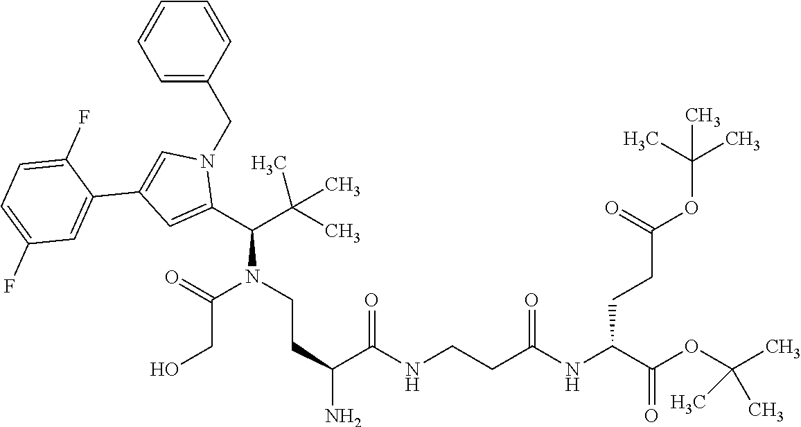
C(N(C(CO)=O)CCC(C(NCCC(NC(CCC(=O)OC(C)(C)C)C(=O)OC(C)(C)C)=O)=O)N)(C(C)(C)C)C1=CC(C2=CC(F)=CC=C2F)=CN1CC1=CC=CC=C1
